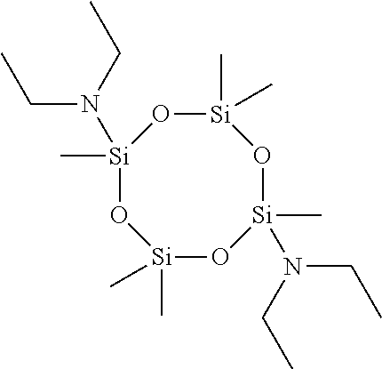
[Si]1(C)(C)O[Si](C)(N(CC)CC)O[Si](C)(C)O[Si](C)(N(CC)CC)O1
